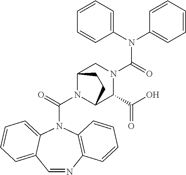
N1(C(N2C3C(C(O)=O)N(C(N(C4=CC=CC=C4)C4=CC=CC=C4)=O)CC2CC3)=O)C2=CC=CC=C2C=NC2=C1C=CC=C2
